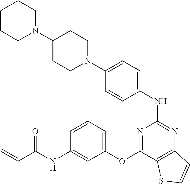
N1(C2=CC=C(NC3=NC4=C(C(OC5=CC=CC(NC(C=C)=O)=C5)=N3)SC=C4)C=C2)CCC(N2CCCCC2)CC1
